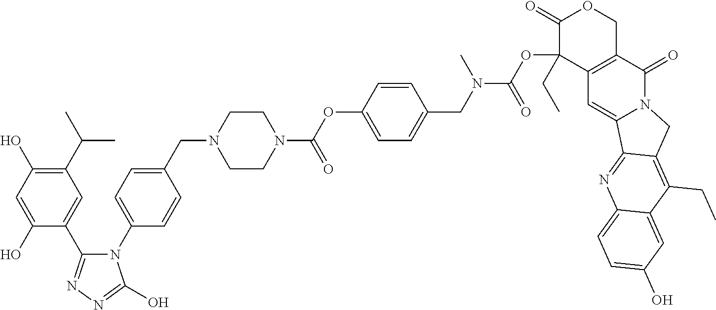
N1(C2=CC=C(CN3CCN(C(OC4=CC=C(CN(C(OC5(CC)C6=C(COC5=O)C(=O)N5C(=C6)C6=NC7=CC=C(O)C=C7C(CC)=C6C5)=O)C)C=C4)=O)CC3)C=C2)C(C2=CC(C(C)C)=C(O)C=C2O)=NN=C1O
